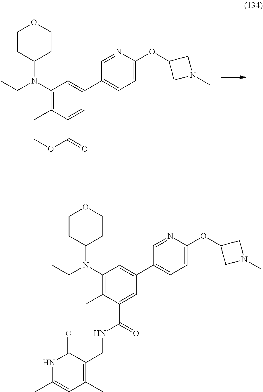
C1CC(N(C2=C(C)C(C(=O)OC)=CC(C3=CC=C(OC4CN(C)C4)N=C3)=C2)CC)CCO1.C1CC(N(C2=C(C)C(C(=O)NCC3=C(C)C=C(C)NC3=O)=CC(C3=CC=C(OC4CN(C)C4)N=C3)=C2)CC)CCO1
